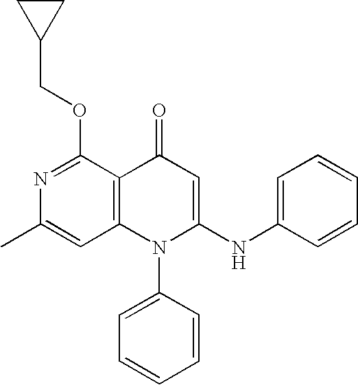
C1=C(C)N=C(OCC2CC2)C2=C1N(C1=CC=CC=C1)C(NC1=CC=CC=C1)=CC2=O
